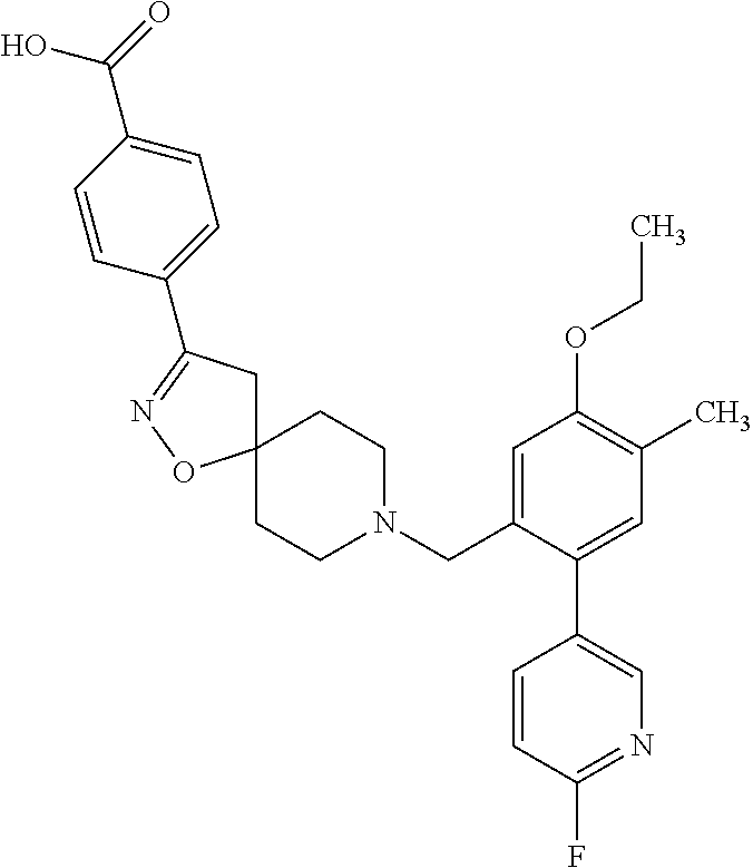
C1C2(ON=C1C1=CC=C(C(=O)O)C=C1)CCN(CC1=CC(OCC)=C(C)C=C1C1=CN=C(F)C=C1)CC2
